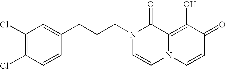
C1(CCCN2C=CN3C(=C(O)C(=O)C=C3)C2=O)=CC(Cl)=C(Cl)C=C1
